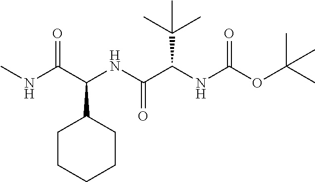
C(NC(C(NC(OC(C)(C)C)=O)C(C)(C)C)=O)(C(NC)=O)C1CCCCC1
